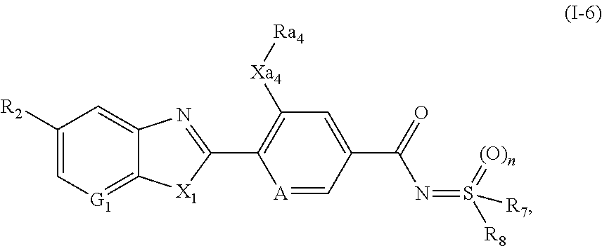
[A]1=CC(C(=O)N=S([R8])(=[(O)n])[R7])=CC([Xa4][Ra4])=C1C1=NC2=CC([R2])=C[G1]=C2[X1]1
